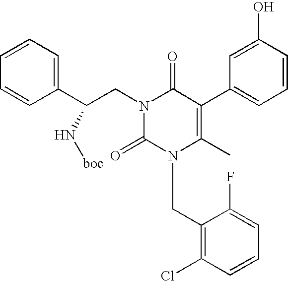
C1=CC(O)=CC(C2=C(C)N(CC3=C(Cl)C=CC=C3F)C(=O)N(CC(N[boc])C3=CC=CC=C3)C2=O)=C1
